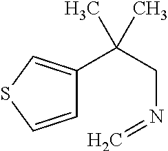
C1(C(CN=C)(C)C)=CSC=C1
